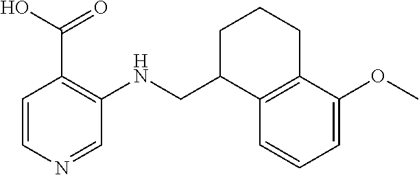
C12=C(C(OC)=CC=C1)CCCC2CNC1=C(C(O)=O)C=CN=C1
